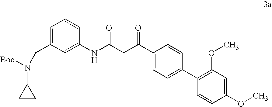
C(C(C1=CC=C(C2=C(OC)C=C(OC)C=C2)C=C1)=O)C(NC1=CC(CN([Boc])C2CC2)=CC=C1)=O
